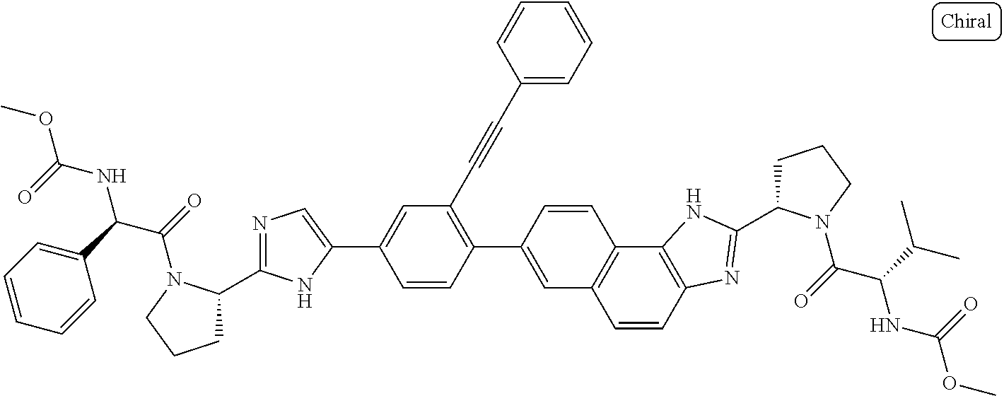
C1=CC2=C(C3=C1C=C(C1=C(C#CC4=CC=CC=C4)C=C(C4=CN=C(C5CCCN5C(=O)C(C5=CC=CC=C5)NC(OC)=O)N4)C=C1)C=C3)NC(C1CCCN1C(=O)C(C(C)C)NC(OC)=O)=N2
